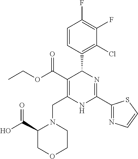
C1=CC(C2C(C(=O)OCC)=C(CN3C(C(O)=O)COCC3)NC(C3=NC=CS3)=N2)=C(Cl)C(F)=C1F
